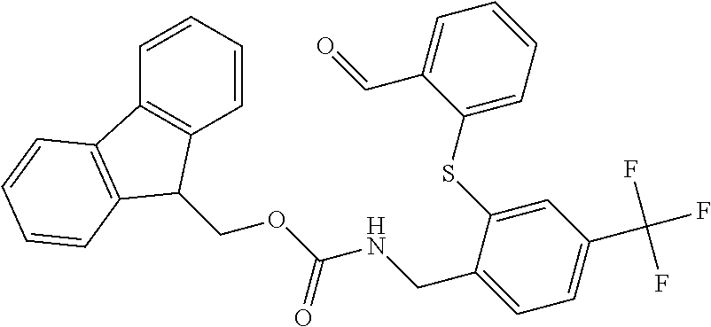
C1=CC=CC2=C1C(COC(NCC1=CC=C(C(F)(F)F)C=C1SC1=CC=CC=C1C=O)=O)C1=C2C=CC=C1
